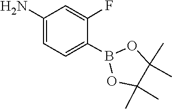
C1(C)(C)C(C)(C)OB(C2=CC=C(N)C=C2F)O1
